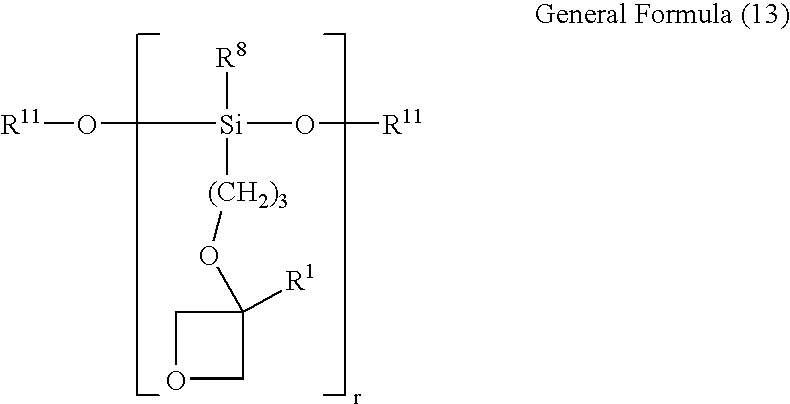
[Si](O[R11])(O[R11])([R8])[(CH2)3]OC1([R1])COC1
